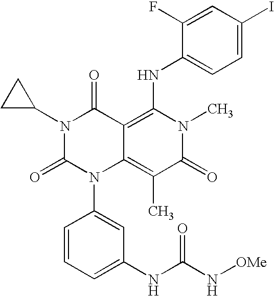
C1(NC(N[OMe])=O)=CC=CC(N2C3=C(C)C(=O)N(C)C(NC4=CC=C(I)C=C4F)=C3C(=O)N(C3CC3)C2=O)=C1
